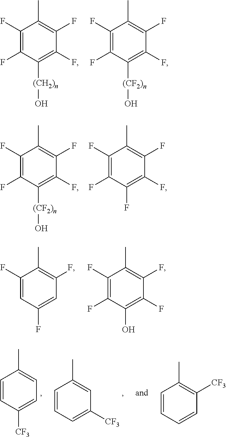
C1(F)=C(F)C([(CH2)n]O)=C(F)C(F)=C1C.C1(F)=C(F)C([(CF2)n]O)=C(F)C(F)=C1C.C1(F)=C(F)C([(CF2)n]O)=C(F)C(F)=C1C.C1(F)=C(F)C(F)=C(F)C(F)=C1C.C1(F)=CC(F)=CC(F)=C1C.C1(F)=C(F)C(O)=C(F)C(F)=C1C.C1=CC([CF3])=CC=C1C.C1=CC=C([CF3])C=C1C.C1=CC=CC([CF3])=C1C
